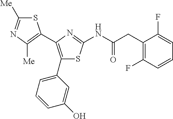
S1C([Me])=NC([Me])=C1C1=C(C2=CC=CC(O)=C2)SC(NC(CC2=C(F)C=CC=C2F)=O)=N1
